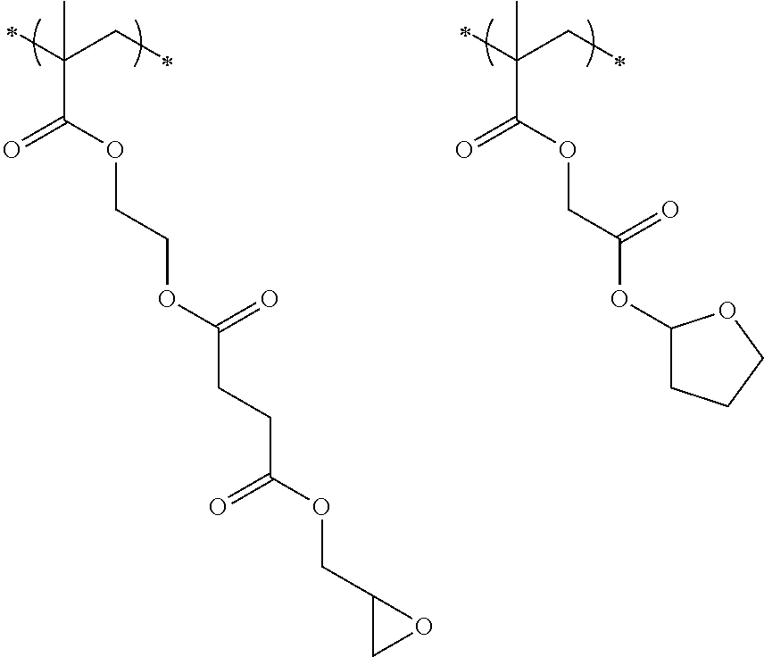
C(C(=O)OCCOC(CCC(OCC1CO1)=O)=O)(CC)(C)C.C(C(OCC(OC1CCCO1)=O)=O)(CC)(C)C
